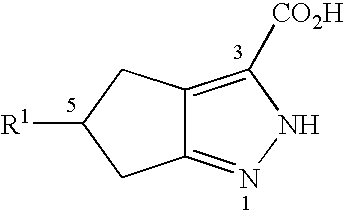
C12=C([CO2H])NN=C1CC([R1])C2
